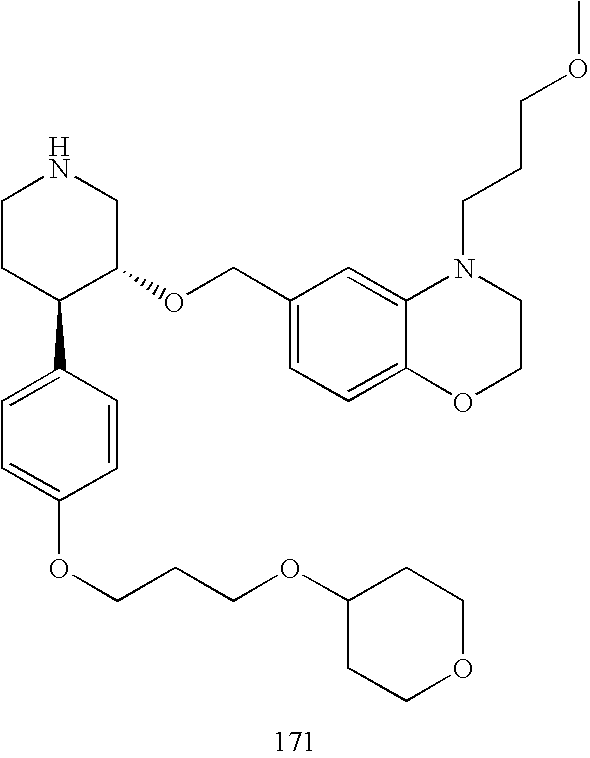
C1CC(C2=CC=C(OCCCOC3CCOCC3)C=C2)C(OCC2=CC=C3C(=C2)N(CCCOC)CCO3)CN1
